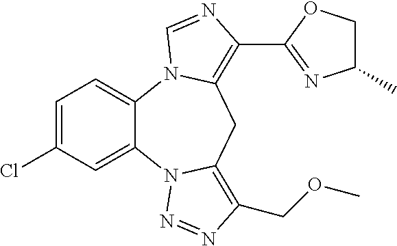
C1=C(Cl)C=C2C(=C1)N1C(=C(C3=NC(C)CO3)N=C1)CC1=C(COC)N=NN21
